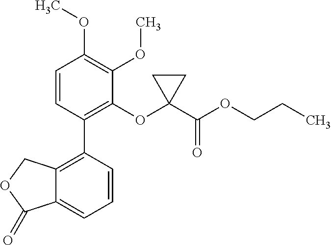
C12=C(C3=C(OC4(C(OCCC)=O)CC4)C(OC)=C(OC)C=C3)C=CC=C1C(=O)OC2
